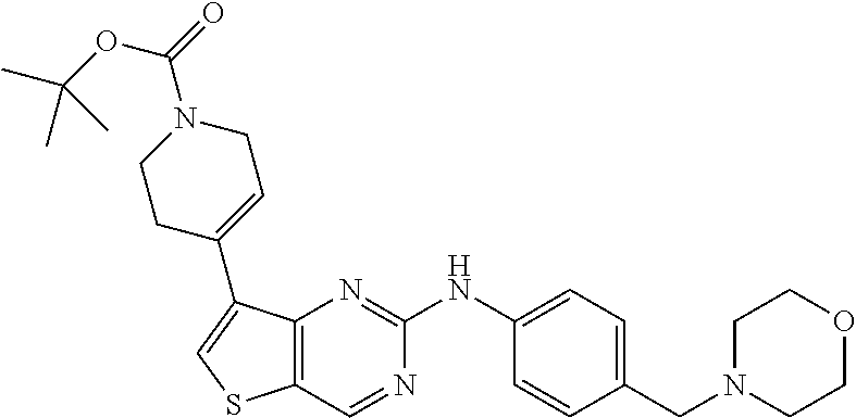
C1=C(NC2=NC3=C(C=N2)SC=C3C2=CCN(C(=O)OC(C)(C)C)CC2)C=CC(CN2CCOCC2)=C1
